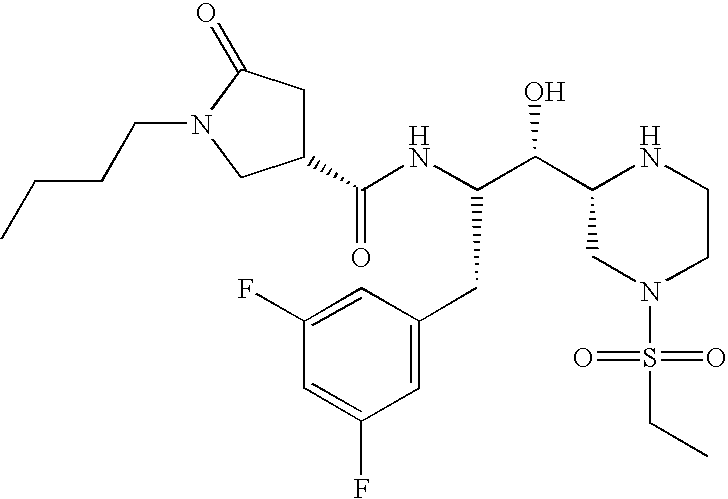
C1(C(NC(C(C2CN(S(=O)(=O)CC)CCN2)O)CC2=CC(F)=CC(F)=C2)=O)CC(=O)N(CCCC)C1
